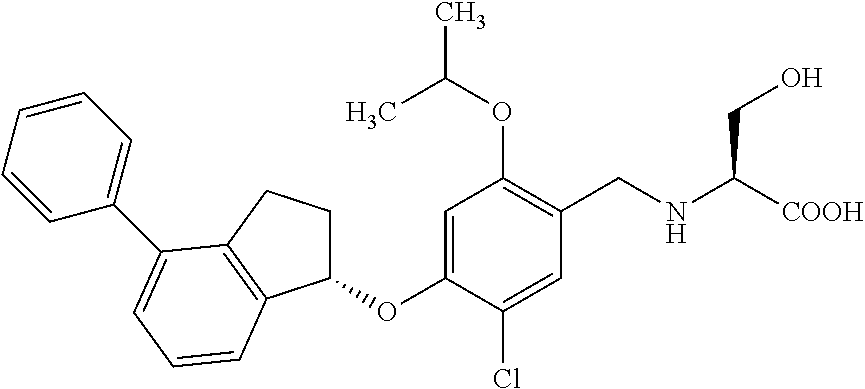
C1=C(OC2CCC3=C2C=CC=C3C2=CC=CC=C2)C(Cl)=CC(CNC([COOH])CO)=C1OC(C)C
